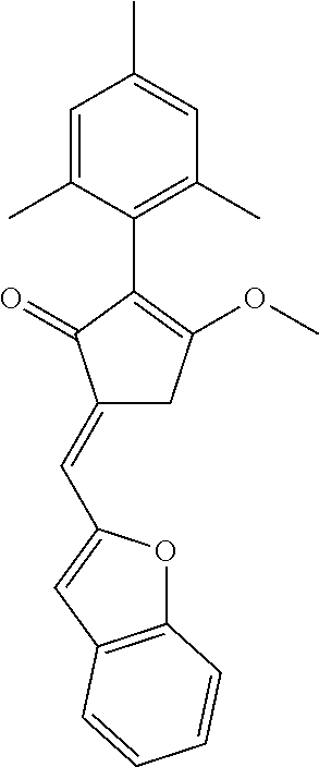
C1=C(C)C(C2=C(OC)CC(=CC3=CC4=C(O3)C=CC=C4)C2=O)=C(C)C=C1C
